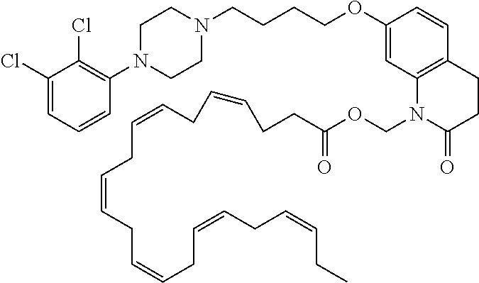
C1(Cl)=CC=CC(N2CCN(CCCCOC3=CC4=C(C=C3)CCC(=O)N4COC(CCC=CCC=CCC=CCC=CCC=CCC=CCC)=O)CC2)=C1Cl
